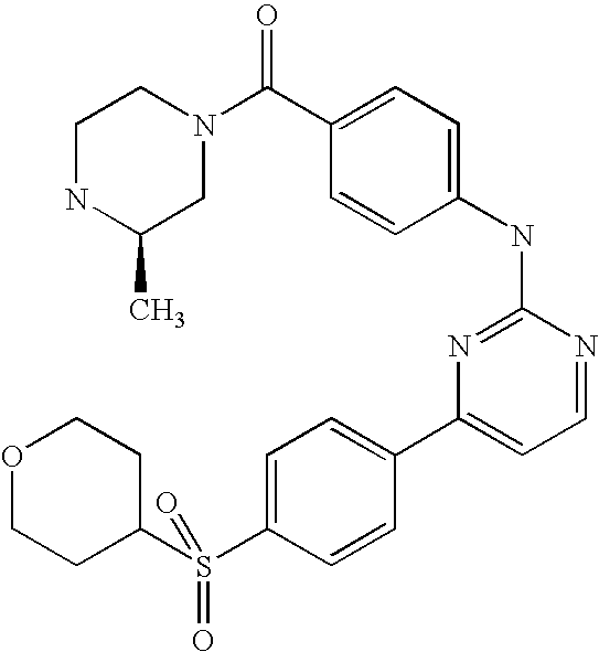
C1NC(C)CN(C(C2=CC=C(NC3=NC(C4=CC=C(S(C5CCOCC5)(=O)=O)C=C4)=CC=N3)C=C2)=O)C1
